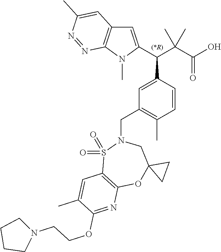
C1=C(C(C(C(O)=O)(C)C)C2=CC(CN3CC4(OC5=C(S3(=O)=O)C=C(C)C(OCCN3CCCC3)=N5)CC4)=C(C)C=C2)N(C)C2=C1C=C(C)N=N2
